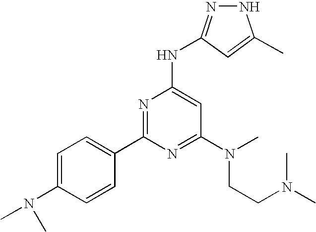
C1=C(N(C)C)C=CC(C2=NC(NC3=NNC(C)=C3)=CC(N(CCN(C)C)C)=N2)=C1
